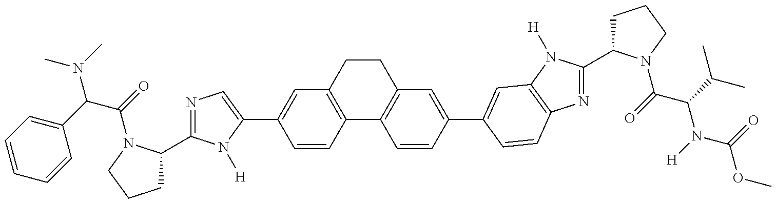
CN(C)C(C1=CC=CC=C1)C(=O)N1C(C2=NC=C(C3=CC4=C(C=C3)C3=C(CC4)C=C(C4=CC5=C(N=C(C6CCCN6C(C(N(C(OC)=O)[H])C(C)C)=O)N5[H])C=C4)C=C3)N2[H])CCC1
